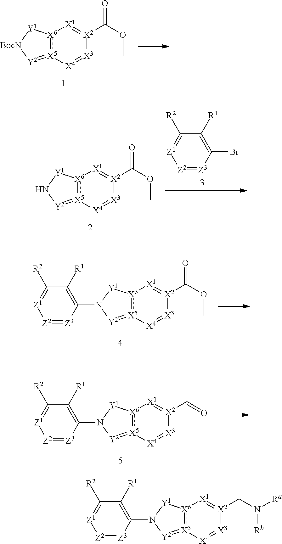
[X6]12:[X5](=[Y2]N(C3=C([R1])C([R2])=[Z1][Z2]=[Z3]3)[Y1]1)[X4]=[X3][X2](CN([Ra])[Rb])=[X1]2.[X6]12:[X5](=[Y2][BocN][Y1]1)[X4]=[X3][X2](C(OC)=O)=[X1]2.[X6]12:[X5](=[Y2]N[Y1]1)[X4]=[X3][X2](C(OC)=O)=[X1]2.[Z2]1=[Z3]C(Br)=C([R1])C([R2])=[Z1]1.[X6]12:[X5](=[Y2]N(C3=C([R1])C([R2])=[Z1][Z2]=[Z3]3)[Y1]1)[X4]=[X3][X2](C(OC)=O)=[X1]2.[X6]12:[X5](=[Y2]N(C3=C([R1])C([R2])=[Z1][Z2]=[Z3]3)[Y1]1)[X4]=[X3][X2](C=O)=[X1]2
